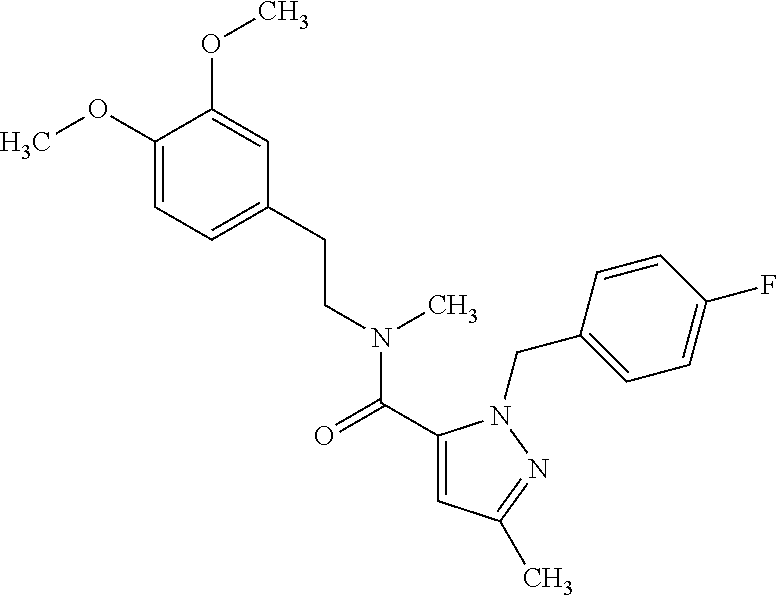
C1=C(CCN(C(=O)C2=CC(C)=NN2CC2=CC=C(F)C=C2)C)C=C(OC)C(OC)=C1
